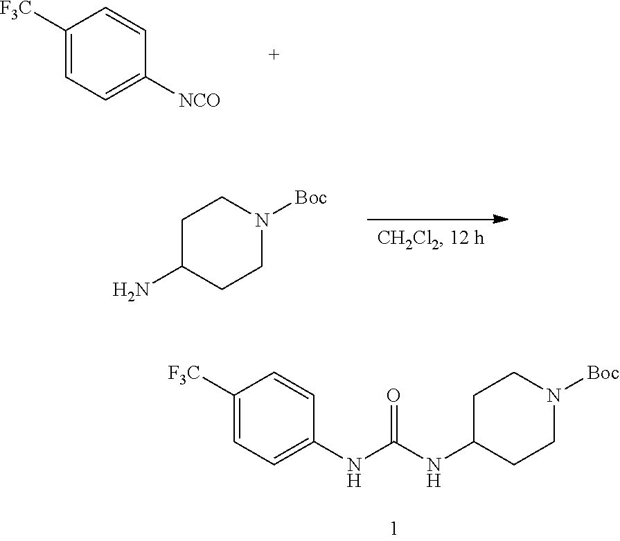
C1([F3C])=CC=C([NCO])C=C1.C1C(N)CCN([Boc])C1.C1([F3C])=CC=C(NC(NC2CCN([Boc])CC2)=O)C=C1
